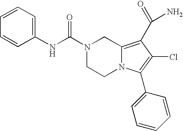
N1(C(NC2=CC=CC=C2)=O)CCN2C(=C(C(N)=O)C(Cl)=C2C2=CC=CC=C2)C1
